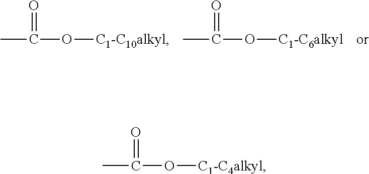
CC(=O)O[C1-C10alkyl].CC(=O)O[C1-C6alkyl].CC(=O)O[C1-C4alkyl]
